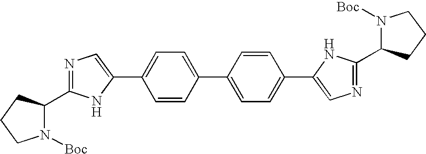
N1([Boc])C(C2=NC=C(C3=CC=C(C4=CC=C(C5=CN=C(C6N([Boc])CCC6)N5)C=C4)C=C3)N2)CCC1
